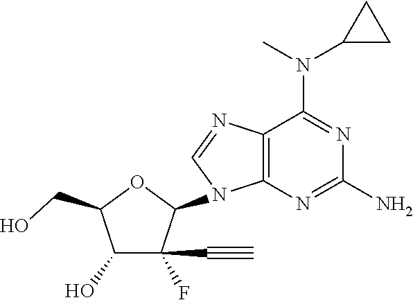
C12=C(N=C(N)N=C1N(C1CC1)C)N(C1OC(CO)C(O)C1(C#C)F)C=N2
